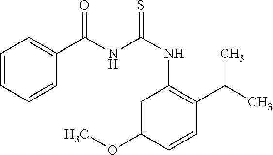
C1=CC=CC(C(NC(=S)NC2=C(C(C)C)C=CC(OC)=C2)=O)=C1
